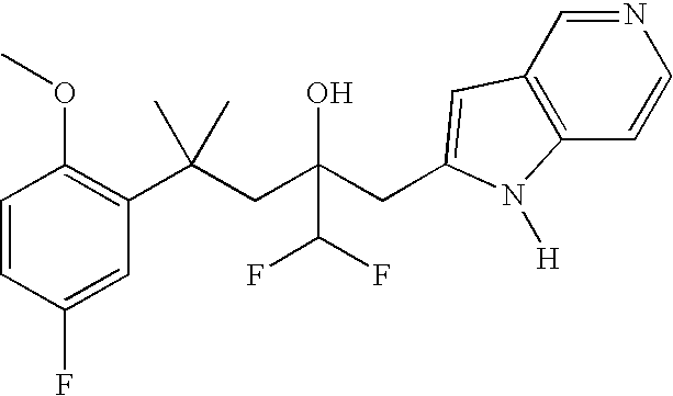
C1=CC(F)=CC(C(CC(CC2=CC3=C(C=CN=C3)N2[H])(O)C(F)F)(C)C)=C1OC
